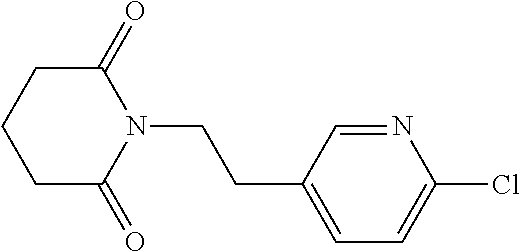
C1C(=O)N(CCC2=CC=C(Cl)N=C2)C(=O)CC1
